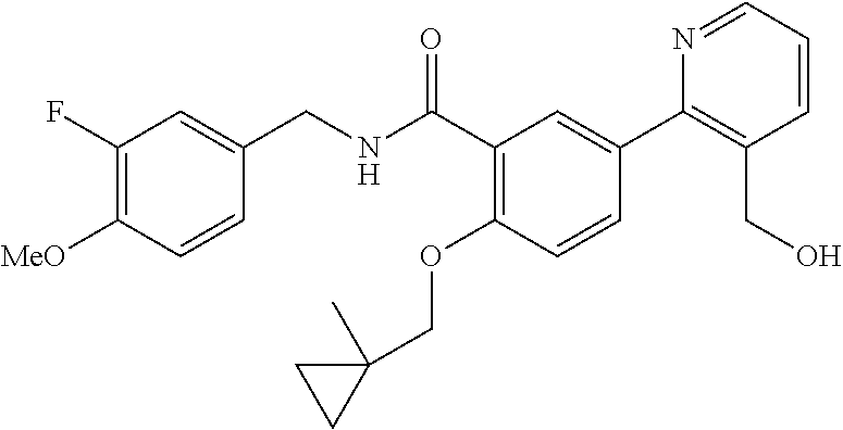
C1=CC([MeO])=C(F)C=C1CNC(C1=C(OCC2(C)CC2)C=CC(C2=C(CO)C=CC=N2)=C1)=O
